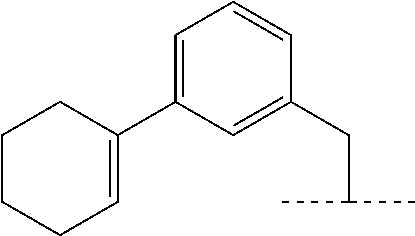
C1=C(CC(C)C)C=CC=C1C1=CCCCC1
